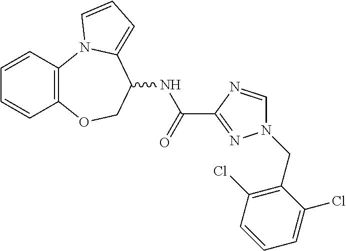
C1=CC2=C(C=C1)OCC(NC(C1=NN(CC3=C(Cl)C=CC=C3Cl)C=N1)=O)C1=CC=CN21
